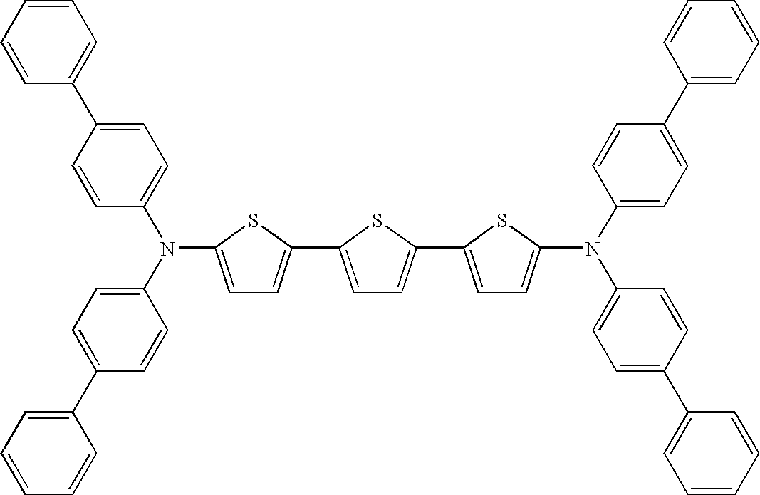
C1=C(N(C2=CC=C(C3=CC=CC=C3)C=C2)C2=CC=C(C3=CC=CC=C3)C=C2)SC(C2=CC=C(C3=CC=C(N(C4=CC=C(C5=CC=CC=C5)C=C4)C4=CC=C(C5=CC=CC=C5)C=C4)S3)S2)=C1
